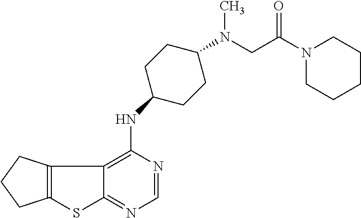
C12=C(CCC1)C1=C(NC3CCC(N(CC(N4CCCCC4)=O)C)CC3)N=CN=C1S2
